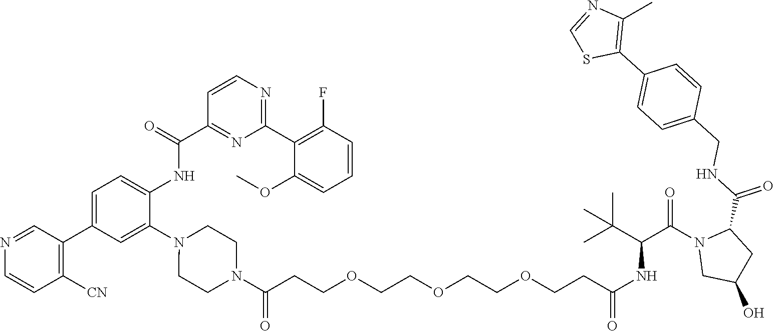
N1=CC(C2=CC=C(NC(C3=NC(C4=C(F)C=CC=C4OC)=NC=C3)=O)C(N3CCN(C(CCOCCOCCOCCC(NC(C(N4CC(O)CC4C(NCC4=CC=C(C5=C(C)N=CS5)C=C4)=O)=O)C(C)(C)C)=O)=O)CC3)=C2)=C([CN])C=C1
